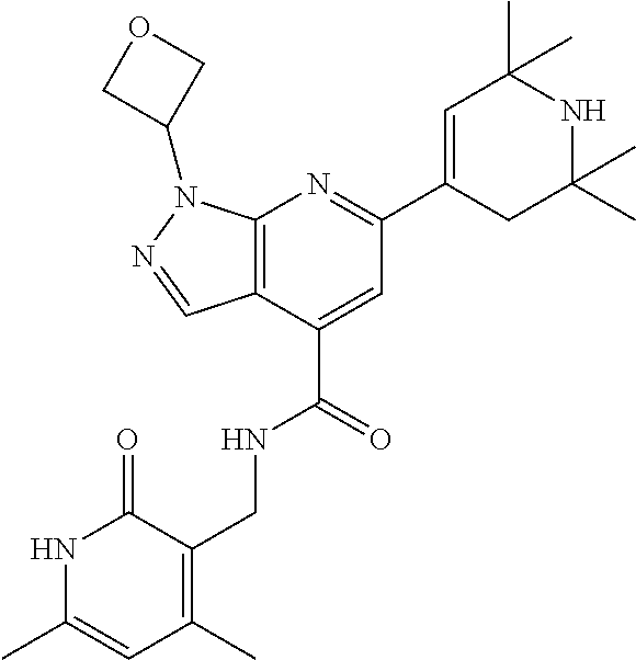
C12=C(C(C(=O)NCC3=C(C)C=C(C)NC3=O)=CC(C3=CC(C)(C)NC(C)(C)C3)=N1)C=NN2C1COC1
